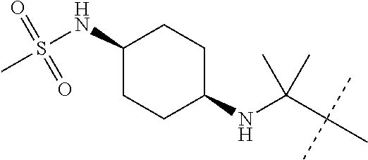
N(C1CCC(NS(C)(=O)=O)CC1)C(C(C)(C)C)(C)C
